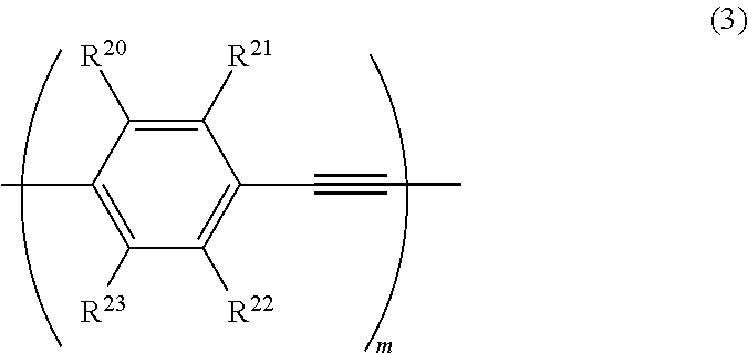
C1(C)=C([R23])C([R22])=C(C#CC)C([R21])=C1[R20]
